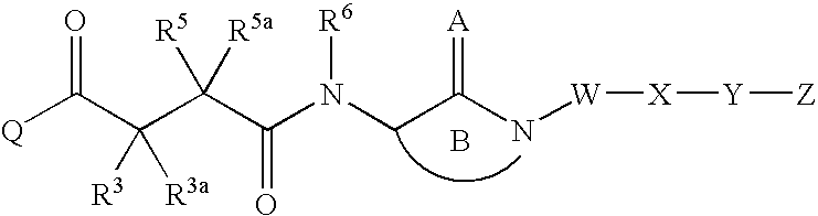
[Q]C(C(C(C(N(CC(N[W][X][Y][Z])=[A])[R6])=O)([R5])[R5a])([R3])[R3a])=O.B
